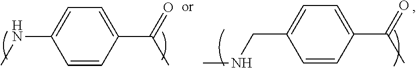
C1=CC(C(=O)C)=CC=C1NC.C1=CC(C(=O)C)=CC=C1CNC
